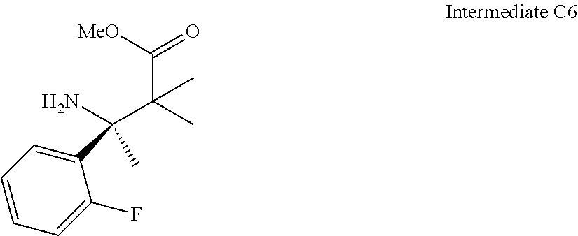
C1=CC=C(F)C(C(N)(C(C(=O)[MeO])(C)C)C)=C1
